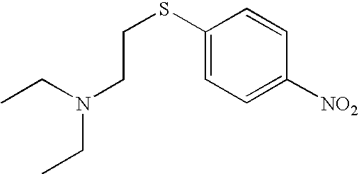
C1(SCCN(CC)CC)=CC=C([NO2])C=C1
